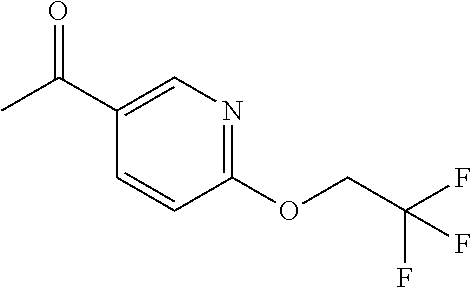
C1(OCC(F)(F)F)=NC=C(C(C)=O)C=C1
